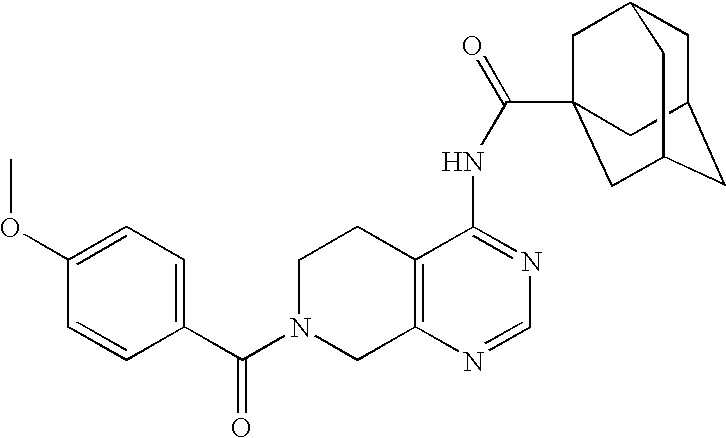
C1N(C(=O)C2=CC=C(OC)C=C2)CC2=C(C1)C(NC(=O)C13CC4CC(CC(C1)C4)C3)=NC=N2
